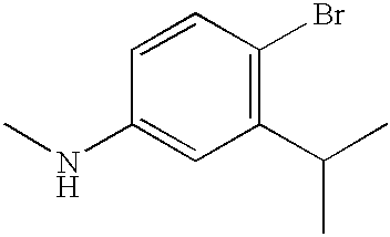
C1=CC(NC)=CC(C(C)C)=C1Br
